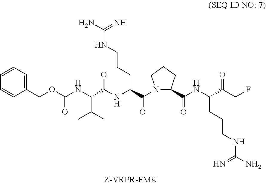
C1=CC=C(COC(NC(C(NC(C(=O)N2C(C(NC(C(CF)=O)CCCNC(N)=N)=O)CCC2)CCCNC(=N)N)=O)C(C)C)=O)C=C1
